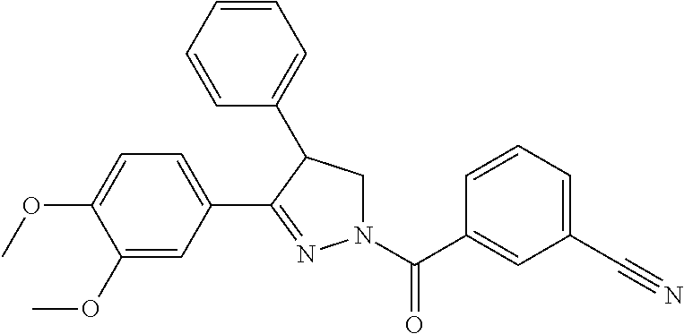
C1=C(C2=NN(C(C3=CC(C#N)=CC=C3)=O)CC2C2=CC=CC=C2)C=C(OC)C(OC)=C1
